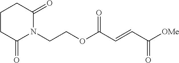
[OMe]C(C=CC(OCCN1C(=O)CCCC1=O)=O)=O
